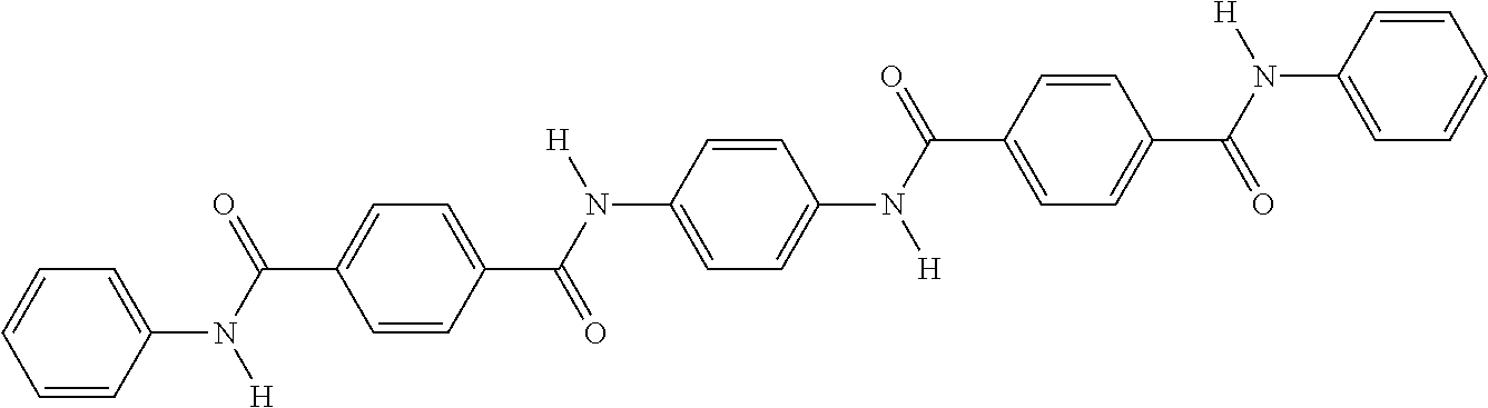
C1=CC(C(N([H])C2=CC=C(N(C(=O)C3=CC=C(C(=O)N([H])C4=CC=CC=C4)C=C3)[H])C=C2)=O)=CC=C1C(N([H])C1=CC=CC=C1)=O
